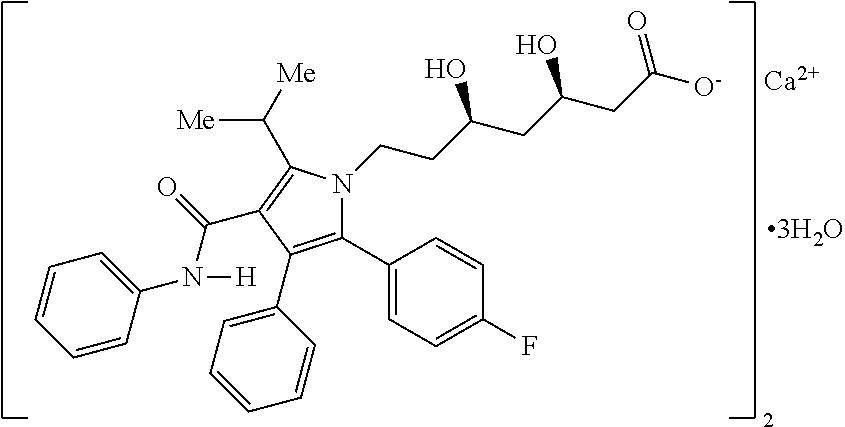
C1(C2=CC=C(F)C=C2)=C(C2=CC=CC=C2)C(C(N(C2=CC=CC=C2)[H])=O)=C(C([Me])[Me])N1CCC(CC(CC([O-])=O)O)O.[Ca]
